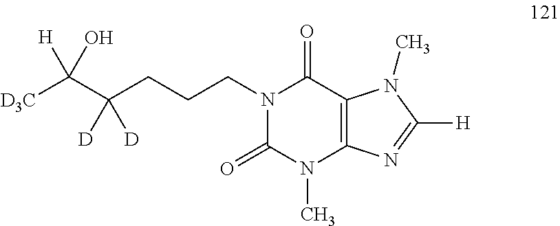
N1(CCCC(C([D3C])(O)[H])([D])[D])C(=O)N(C)C2=C(C1=O)N(C)C([H])=N2
